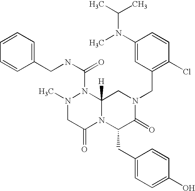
C1=CC(Cl)=C(CN2CC3([H])N(C(NCC4=CC=CC=C4)=O)N(C)CC(=O)N3C(CC3=CC=C(O)C=C3)C2=O)C=C1N(C)C(C)C
